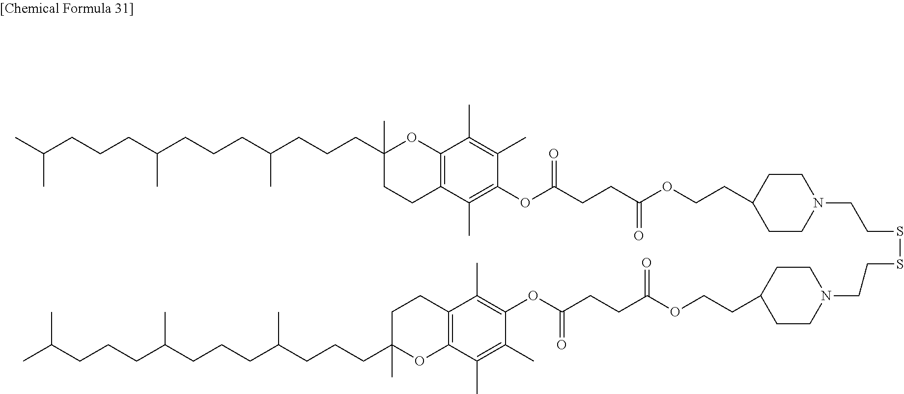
CC(CCCC(CCCC(CCCC1(C)OC2=C(CC1)C(C)=C(OC(CCC(OCCC1CCN(CCSSCCN3CCC(CCOC(CCC(OC4=C(C)C5=C(C(C)=C4C)OC(CCCC(CCCC(CCCC(C)C)C)C)(C)CC5)=O)=O)CC3)CC1)=O)=O)C(C)=C2C)C)C)C
